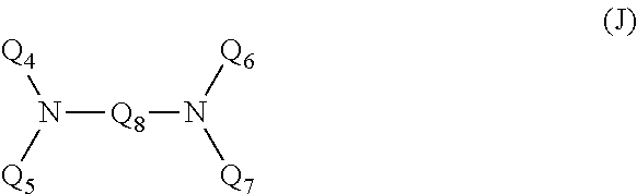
N([Q8]N([Q6])[Q7])([Q4])[Q5]
